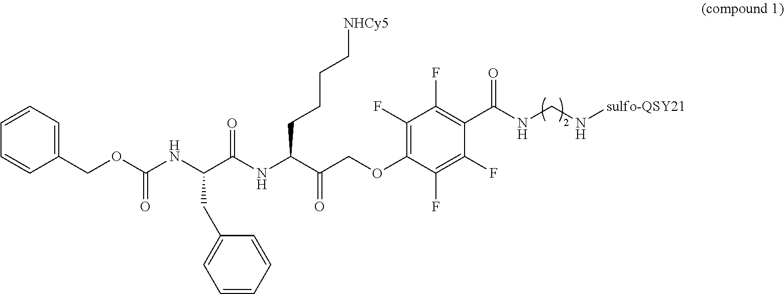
C1(COC(NC(C(NC(C(COC2=C(F)C(F)=C(C(=O)NCN[sulfo-QSY21])C(F)=C2F)=O)CCCC[NHCy5])=O)CC2=CC=CC=C2)=O)=CC=CC=C1
